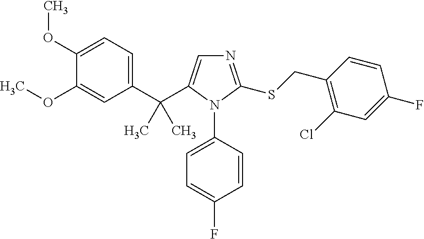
C1(OC)=CC=C(C(C2=CN=C(SCC3=C(Cl)C=C(F)C=C3)N2C2=CC=C(F)C=C2)(C)C)C=C1OC
